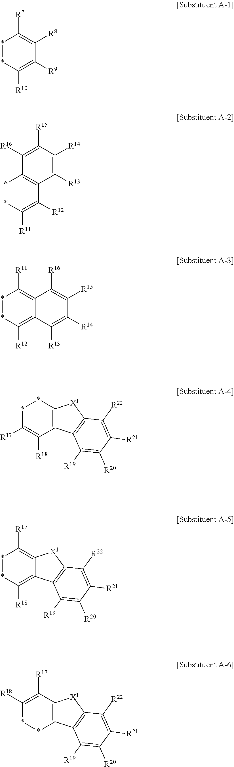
*1*C([R10])=C([R9])C([R8])=C1[R7].*1*C([R11])=C([R12])C2=C1C([R16])=C([R15])C([R14])=C2[R13].*1*C([R12])=C2C(=C1[R11])C([R16])=C([R15])C([R14])=C2[R13].*1C([R17])=C([R18])C2=C(*1)[X1]C1=C2C([R19])=C([R20])C([R21])=C1[R22].*1*C([R18])=C2C(=C1[R17])[X1]C1=C2C([R19])=C([R20])C([R21])=C1[R22].C1([R18])=C([R17])C2=C(**1)C1=C([X1]2)C([R22])=C([R21])C([R20])=C1[R19]
